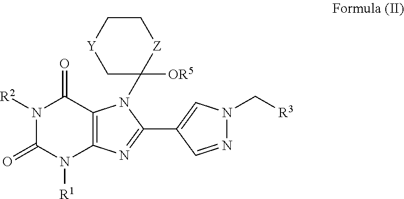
C12=C(N=C(C3=CN(C[R3])N=C3)N1C1([OR5])C[Y]CC[Z]1)N([R1])C(=O)N([R2])C2=O
